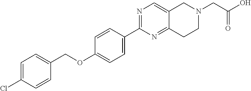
C1=C(Cl)C=CC(COC2=CC=C(C3=NC=C4C(=N3)CCN(CC(O)=O)C4)C=C2)=C1
